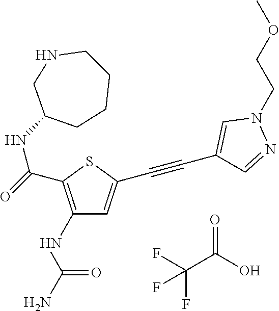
O=C(C(F)(F)F)O.C1(NC(N)=O)=C(C(=O)NC2CCCCNC2)SC(C#CC2=CN(CCOC)N=C2)=C1
